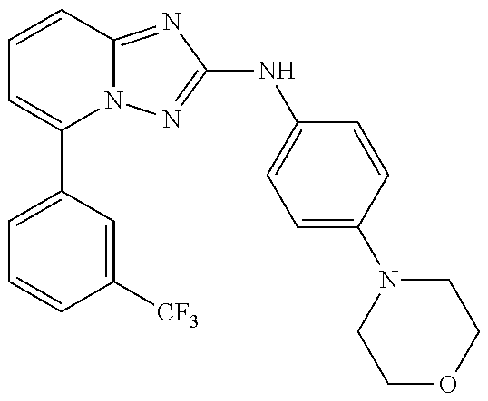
C1=C(C2=CC=CC3=NC(NC4=CC=C(N5CCOCC5)C=C4)=NN23)C=C([CF3])C=C1
